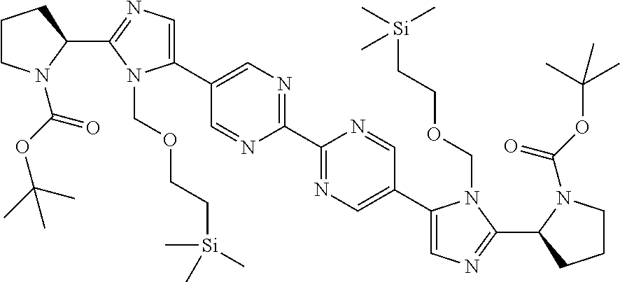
C1(C2=CN=C(C3N(C(OC(C)(C)C)=O)CCC3)N2COCC[Si](C)(C)C)=CN=C(C2=NC=C(C3=CN=C(C4N(C(OC(C)(C)C)=O)CCC4)N3COCC[Si](C)(C)C)C=N2)N=C1
